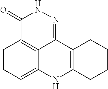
C1=CC=C2C3=C1C(=O)NN=C3C1=C(N2)CCCC1
